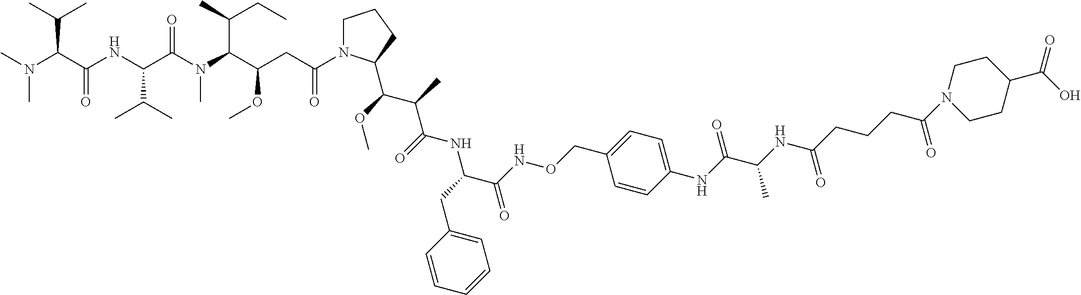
C1=CC=CC=C1CC(NC(C(C)C(OC)C1N(C(CC(C(N(C(C(NC(C(N(C)C)C(C)C)=O)C(C)C)=O)C)C(C)CC)OC)=O)CCC1)=O)C(NOCC1=CC=C(NC(C(NC(CCCC(=O)N2CCC(C(O)=O)CC2)=O)C)=O)C=C1)=O
